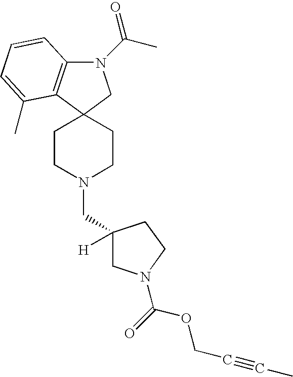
N1(C(C)=O)C2=C(C3(C1)CCN(CC1([H])CN(C(=O)OCC#CC)CC1)CC3)C(C)=CC=C2
